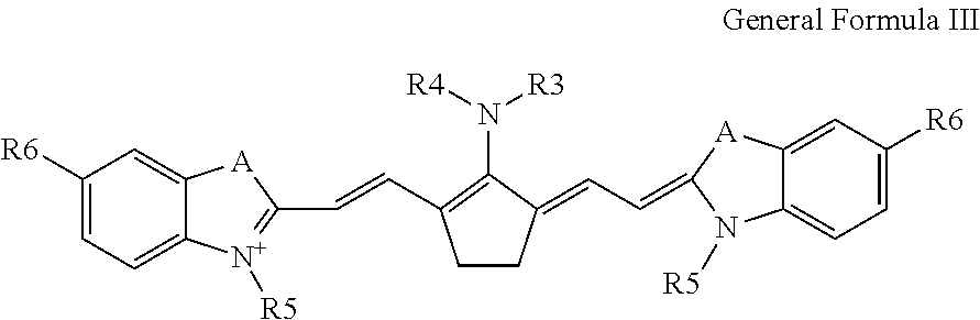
C1([R6])=CC=C2C(=C1)[A]C(C=CC1=C(N([R4])[R3])C(=CC=C3N([R5])C4=CC=C([R6])C=C4[A]3)CC1)=[N+]2[R5]
